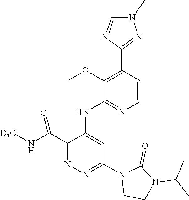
C1(C(N[D3C])=O)=NN=C(N2CCN(C(C)C)C2=O)C=C1NC1=NC=CC(C2=NN(C)C=N2)=C1OC
